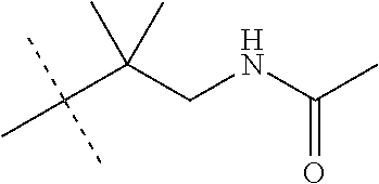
C(C(CNC(C)=O)(C)C)(C)(C)C
